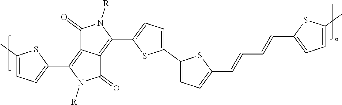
C1(C2=CC=C(C3=CC=C(C=CC=CC4=CC=C(C)S4)S3)S2)=C2C(=C(C3=CC=C(C)S3)N([R])C2=O)C(=O)N1[R]
